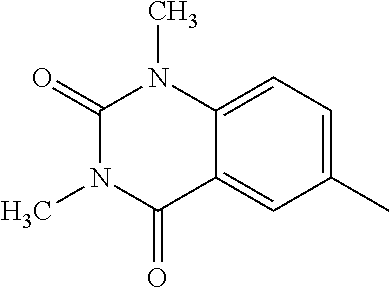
C1(C)=CC=C2C(=C1)C(=O)N(C)C(=O)N2C
